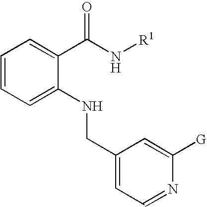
C1=CC=C(NCC2=CC=NC([G])=C2)C(C(N[R1])=O)=C1
